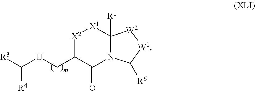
[X2]1C(C[U]C([R3])[R4])C(=O)N2C([R1])([X1]1)[W2][W1]C2[R6]
